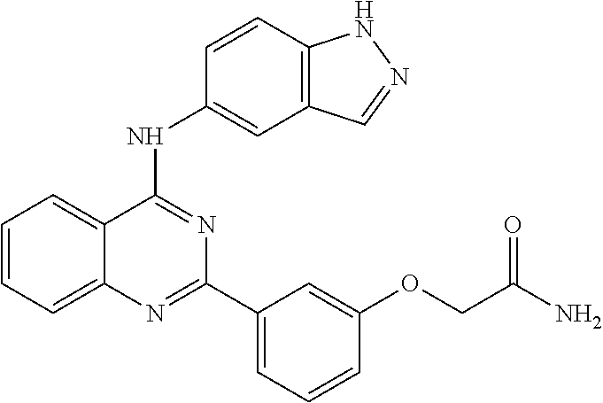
C1=CC=C2C(=C1)C(NC1=CC3=C(C=C1)NN=C3)=NC(C1=CC=CC(OCC(=O)N)=C1)=N2
